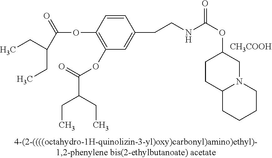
C1=CC(OC(=O)C(CC)CC)=C(OC(C(CC)CC)=O)C=C1CCNC(=O)OC1CCC2N(C1)CCCC2.[CH3COOH]
